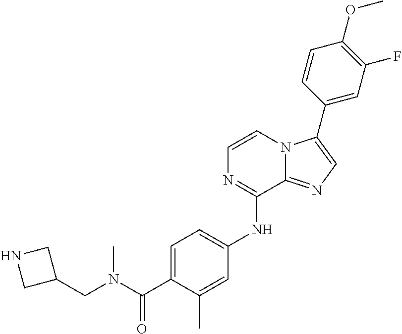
C1=C(C(N(CC2CNC2)C)=O)C(C)=CC(NC2=NC=CN3C2=NC=C3C2=CC(F)=C(OC)C=C2)=C1
